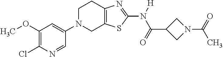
C1(OC)=C(Cl)N=CC(N2CC3=C(CC2)N=C(N([H])C(=O)C2CN(C(=O)C)C2)S3)=C1
